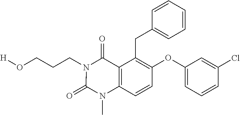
[H]OCCCN1C(=O)N(C)C2=C(C1=O)C(CC1=CC=CC=C1)=C(OC1=CC=CC(Cl)=C1)C=C2
